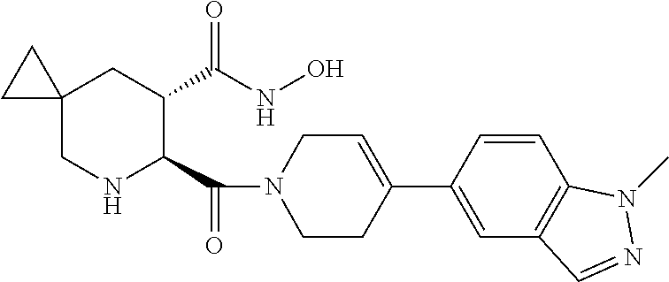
C12(CNC(C(N3CCC(C4=CC5=C(C=C4)N(C)N=C5)=CC3)=O)C(C(=O)NO)C1)CC2
